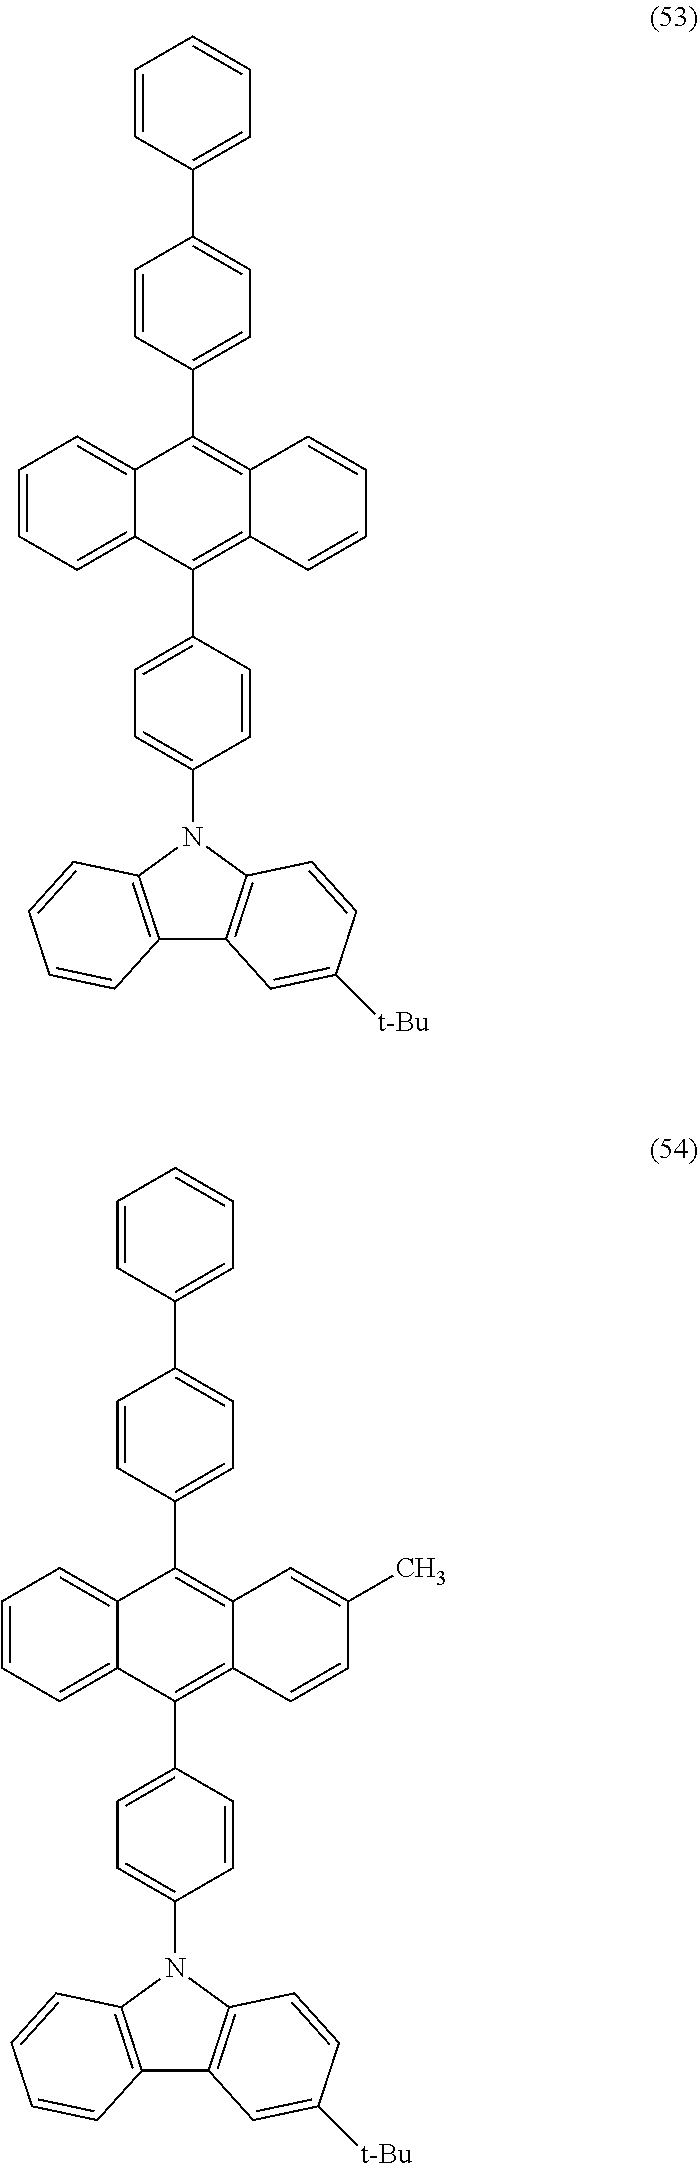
C1=CC(C2=C3C(=C(C4=CC=C(C5=CC=CC=C5)C=C4)C4=CC=CC=C24)C=CC=C3)=CC=C1N1C2=C(C3=C1C=CC([t-Bu])=C3)C=CC=C2.C1=CC(C2=C3C(=C(C4=CC=C(C5=CC=CC=C5)C=C4)C4=CC=CC=C24)C=C(C)C=C3)=CC=C1N1C2=C(C3=C1C=CC([t-Bu])=C3)C=CC=C2
